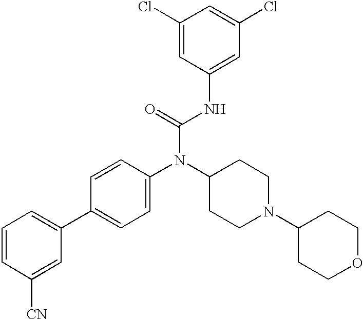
C1=CC([CN])=CC(C2=CC=C(N(C3CCN(C4CCOCC4)CC3)C(=O)NC3=CC(Cl)=CC(Cl)=C3)C=C2)=C1
